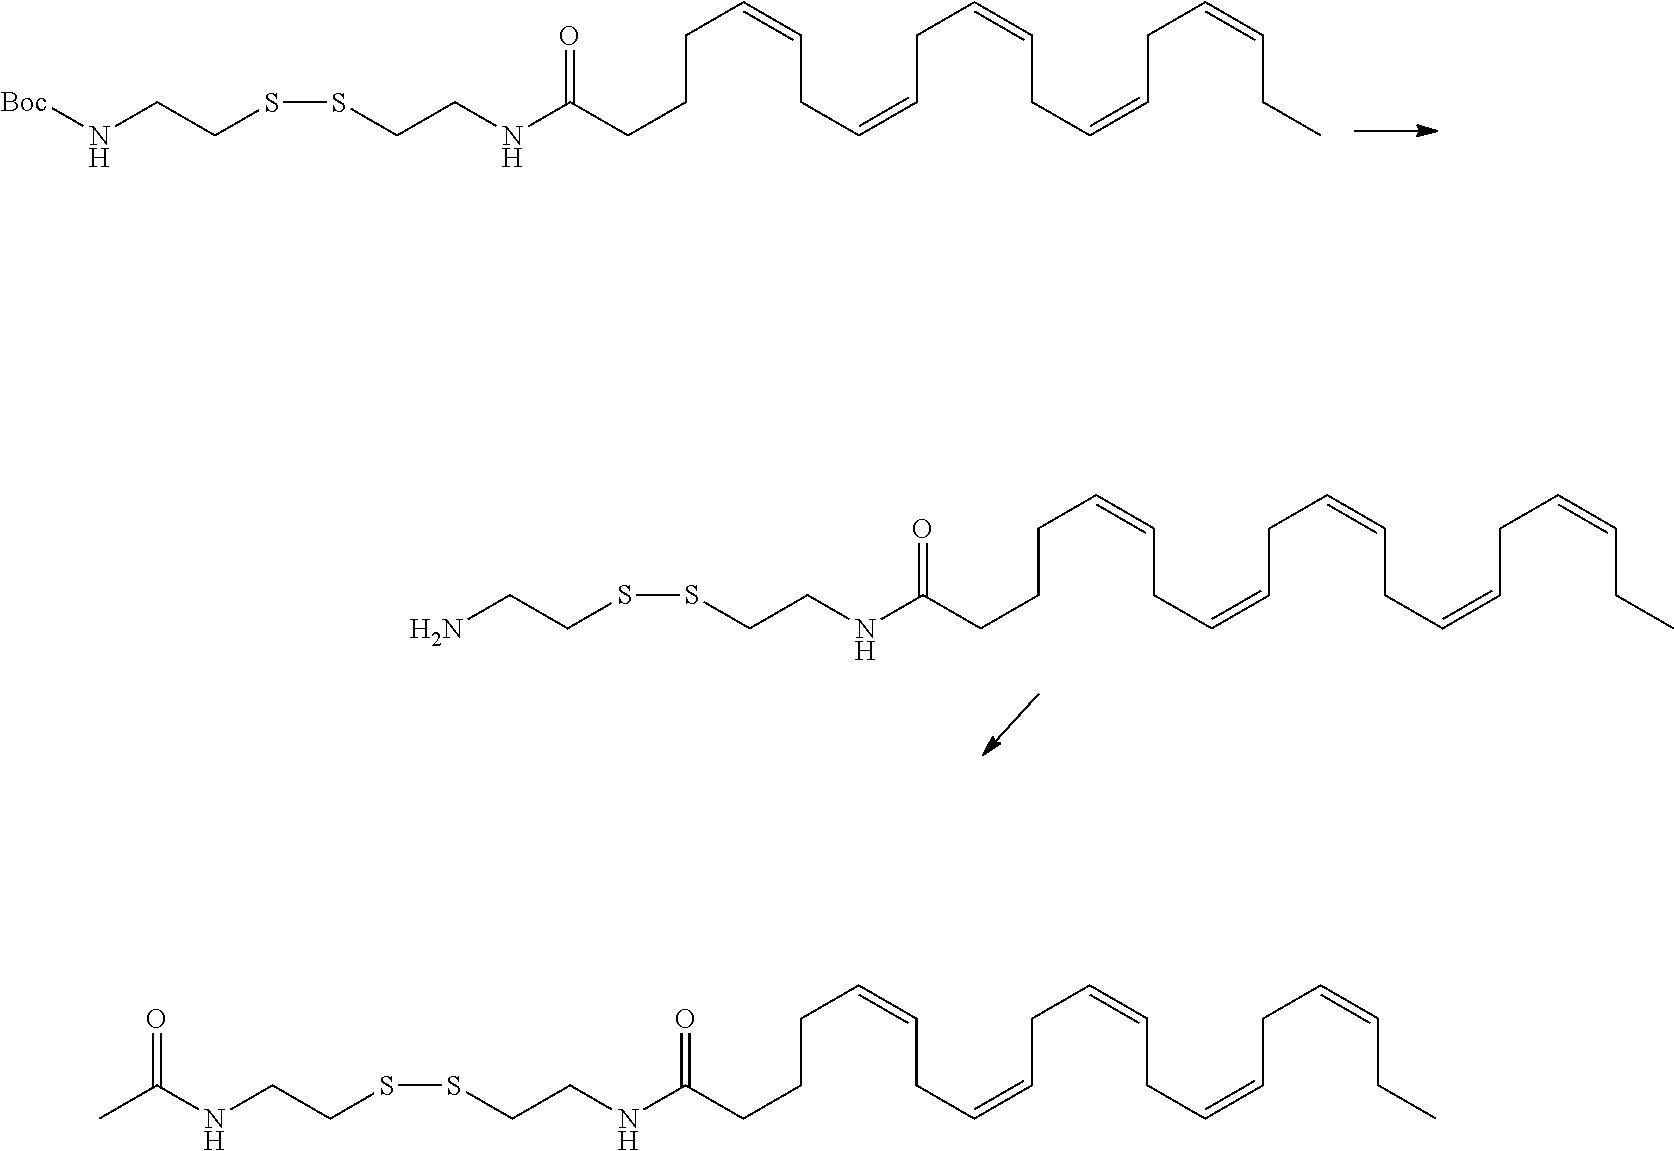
C(C=CCC=CCC=CCC=CCC=CCC)CCC(=O)NCCSSCCN[Boc].C(C=CCC=CCC=CCC=CCC=CCC)CCC(=O)NCCSSCCN.C(C=CCC=CCC=CCC=CCC=CCC)CCC(=O)NCCSSCCNC(=O)C
